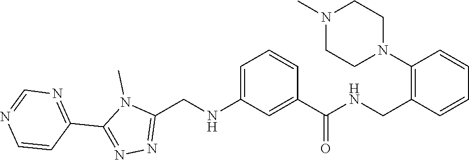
CN1C(C2=NC=NC=C2)=NN=C1CNC1=CC=CC(C(=O)NCC2=C(N3CCN(C)CC3)C=CC=C2)=C1
